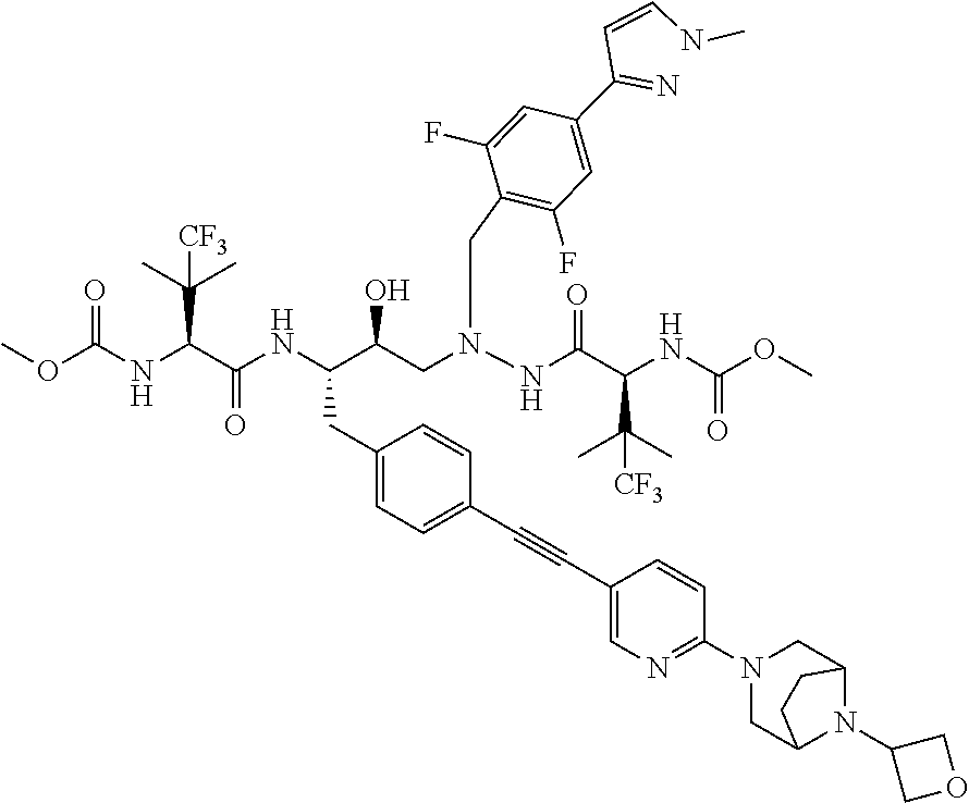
O(C(NC(C(NC(C(CN(NC(C(NC(OC)=O)C(C)(C)[CF3])=O)CC1=C(F)C=C(C(=N)C=CNC)C=C1F)O)CC1=CC=C(C#CC2=CN=C(N3CC4N(C5COC5)C(C3)CC4)C=C2)C=C1)=O)C(C)(C)[CF3])=O)C
